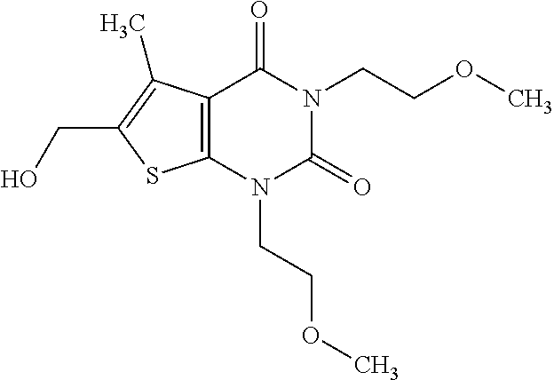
C12=C(N(CCOC)C(=O)N(CCOC)C1=O)SC(CO)=C2C
